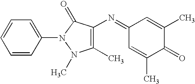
C1=CC(N2N(C)C(C)=C(N=C3C=C(C)C(=O)C(C)=C3)C2=O)=CC=C1
